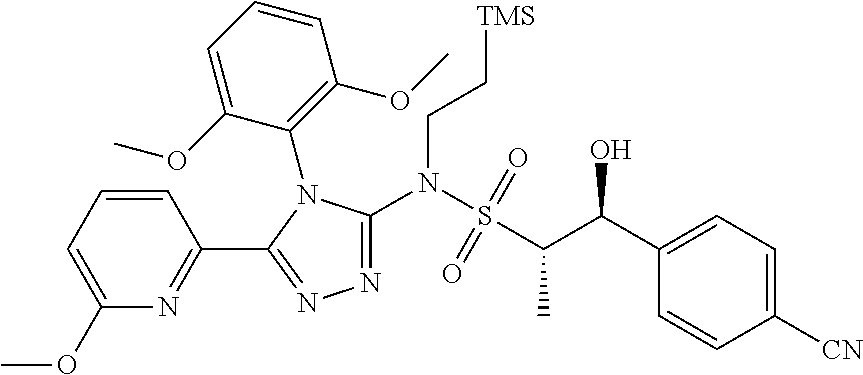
C1([CN])=CC=C(C(C(S(=O)(N(C2=NN=C(C3=NC(OC)=CC=C3)N2C2=C(OC)C=CC=C2OC)CC[TMS])=O)C)O)C=C1
